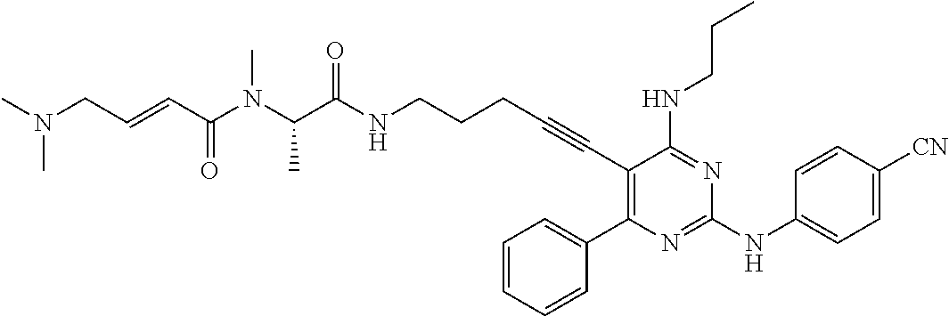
CN(CC=CC(N(C(C(NCCCC#CC1=C(C2=CC=CC=C2)N=C(NC2=CC=C([CN])C=C2)N=C1NCCC)=O)C)C)=O)C
